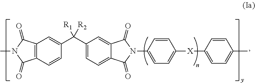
C12=C(C=CC(C(C3=CC=C4C(=C3)C(=O)N(C3=CC=C([X]C5=CC=C(C)C=C5)C=C3)C4=O)([R2])[R1])=C1)C(=O)N(C)C2=O
